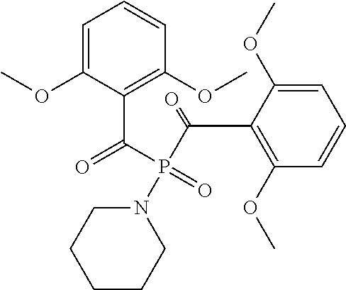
C1=C(OC)C(C(P(C(C2=C(OC)C=CC=C2OC)=O)(N2CCCCC2)=O)=O)=C(OC)C=C1
